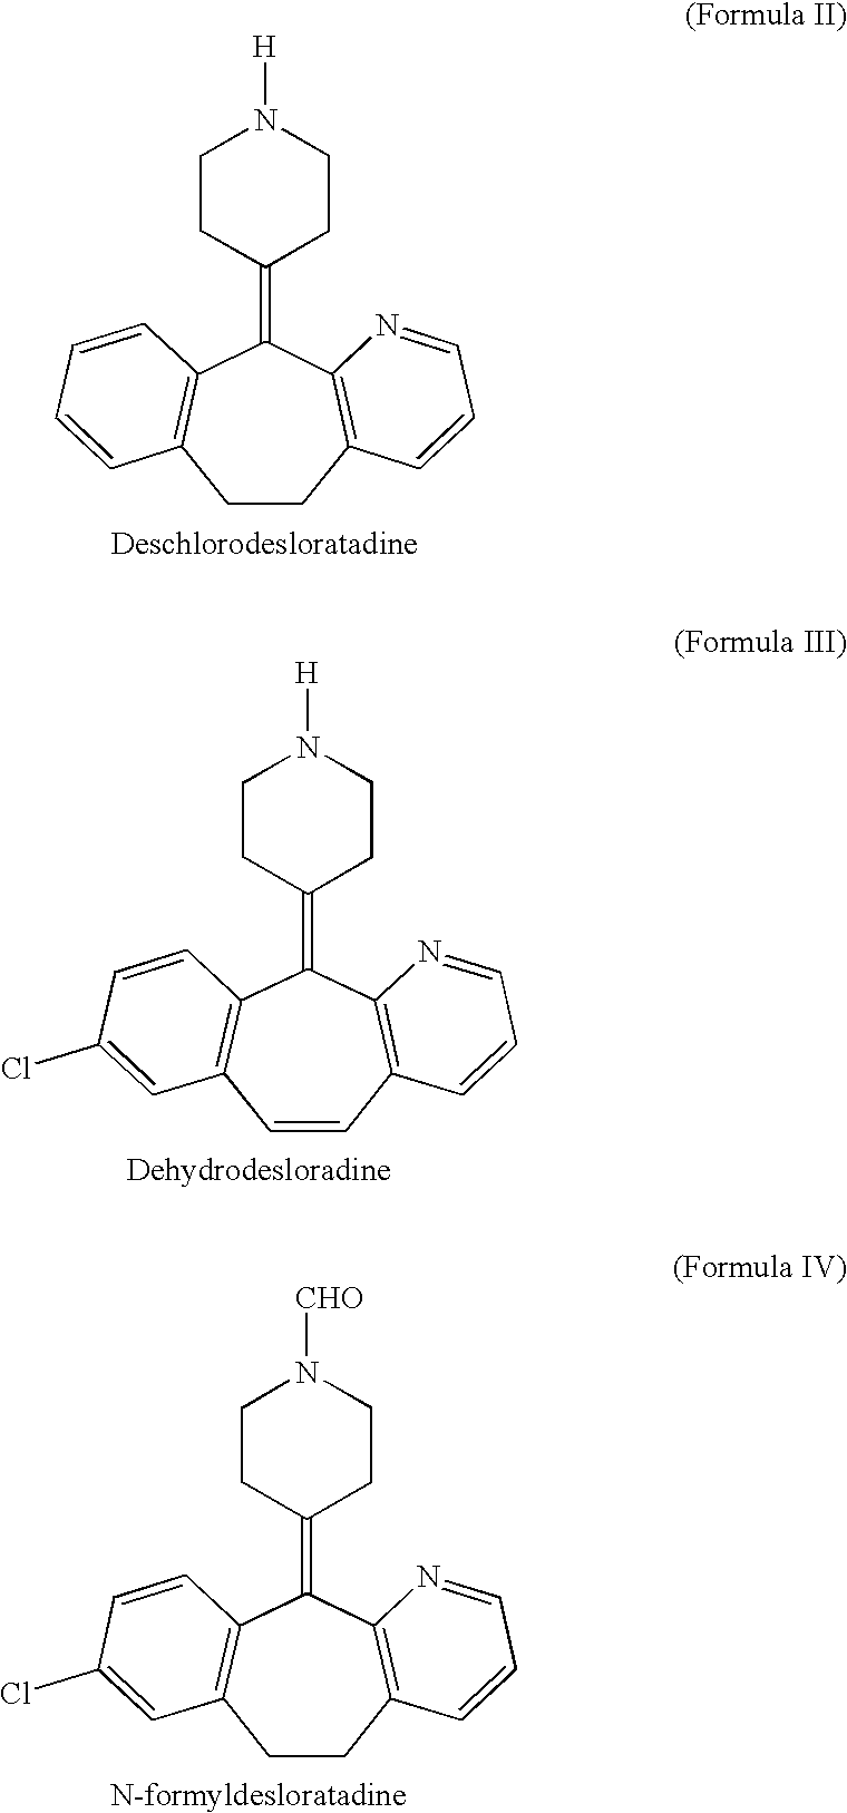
C1CC2=C(C(=C3CCN([H])CC3)C3=C1C=CC=C3)N=CC=C2.C1=CC2=C(C(=C3CCN([H])CC3)C3=C1C=C(Cl)C=C3)N=CC=C2.C1CC2=C(C(=C3CCN([CHO])CC3)C3=C1C=C(Cl)C=C3)N=CC=C2
